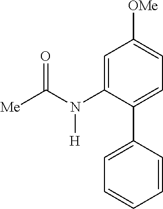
C1=C(N(C([Me])=O)[H])C(C2=CC=CC=C2)=CC=C1[OMe]
